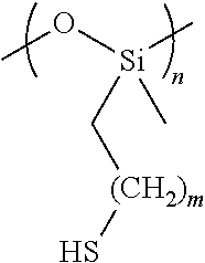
CO[Si](C)(C[(CH2)m]S)C
